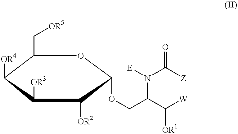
C1(C[OR5])C([OR4])C([OR3])C([OR2])C(OCC(C([W])[OR1])N([E])C([Z])=O)O1
